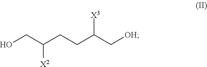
OCC(CCC(C[OH])[X3])[X2]
